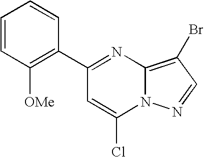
C1(C2=NC3=C(Br)C=NN3C(Cl)=C2)=C([OMe])C=CC=C1
